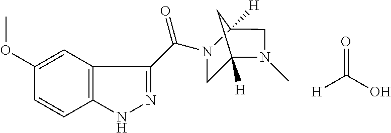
C1(C(=O)N2CC3([H])N(C)CC2([H])C3)=NNC2=C1C=C(OC)C=C2.[H]C(O)=O
